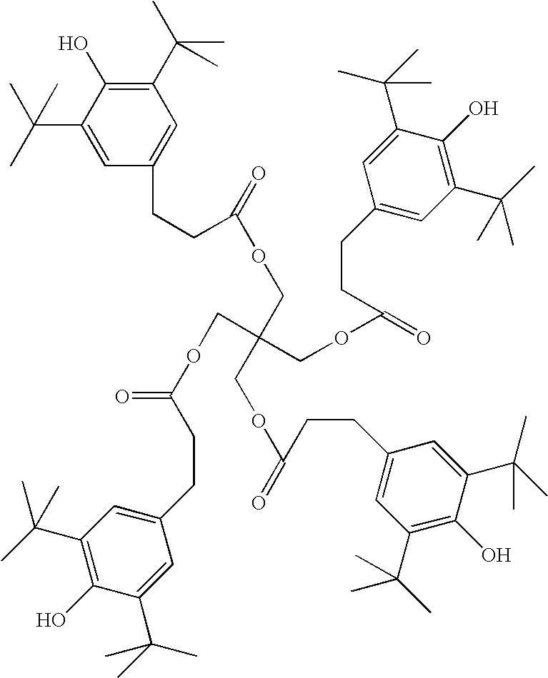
C1(C(C)(C)C)=CC(CCC(=O)OCC(COC(=O)CCC2=CC(C(C)(C)C)=C(O)C(C(C)(C)C)=C2)(COC(CCC2=CC(C(C)(C)C)=C(O)C(C(C)(C)C)=C2)=O)COC(=O)CCC2=CC(C(C)(C)C)=C(O)C(C(C)(C)C)=C2)=CC(C(C)(C)C)=C1O
